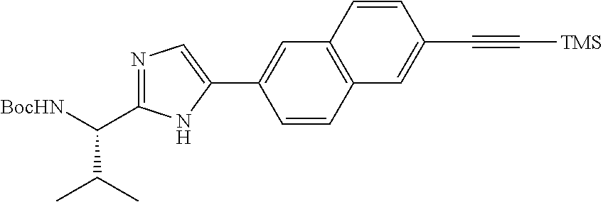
N1=C(C([BocHN])C(C)C)NC(C2=CC3=C(C=C2)C=C(C#C[TMS])C=C3)=C1
